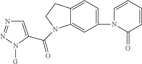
C1=C(C(=O)N2C3=CC(N4C(=O)C=CC=C4)=CC=C3CC2)N([G])N=N1
